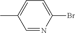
C1=C(C)C=NC(Br)=C1
